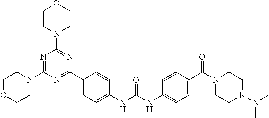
N1=C(N2CCOCC2)N=C(C2=CC=C(NC(NC3=CC=C(C(N4CCN(N(C)C)CC4)=O)C=C3)=O)C=C2)N=C1N1CCOCC1
